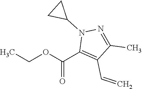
CCOC(C1=C(C=C)C(C)=NN1C1CC1)=O
